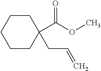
C1CC(C(OC)=O)(CC=C)CCC1
